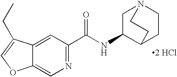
N1=C(C(NC2C3CCN(C2)CC3)=O)C=C2C(=C1)OC=C2CC.[2 HCl]
